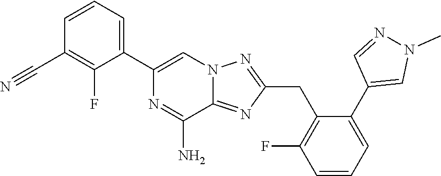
C1(C2=CC=CC(C#N)=C2F)=CN2C(=NC(CC3=C(F)C=CC=C3C3=CN(C)N=C3)=N2)C(N)=N1
